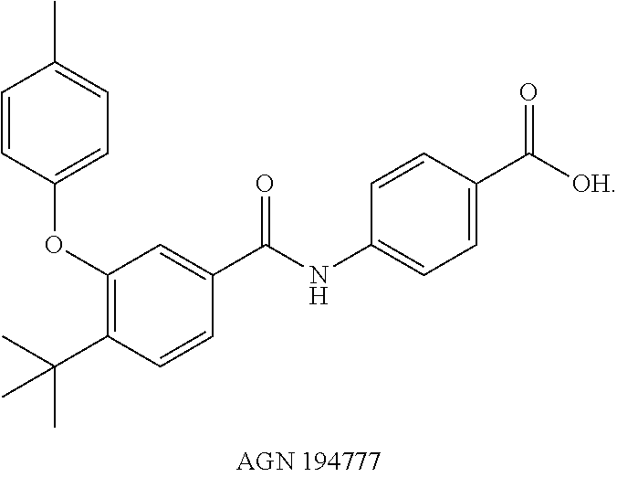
C1(C(C)(C)C)=C(OC2=CC=C(C)C=C2)C=C(C(NC2=CC=C(C([OH])=O)C=C2)=O)C=C1
